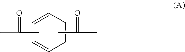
C1=CC=CC=C1.CC(=O)C.CC(=O)C
